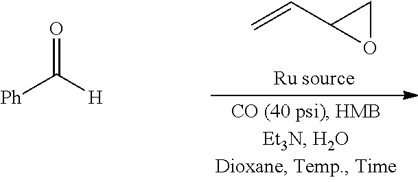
O=C([H])[Ph].C=CC1OC1
